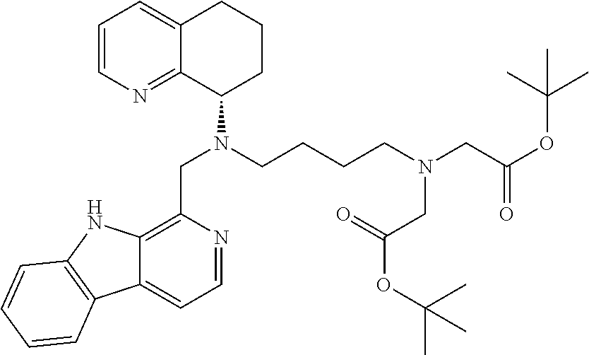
C1=CN=C2C(=C1)CCCC2N(CCCCN(CC(OC(C)(C)C)=O)CC(OC(C)(C)C)=O)CC1=C2C(=CC=N1)C1=C(N2)C=CC=C1
